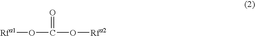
[Rfa1]OC(O[Rfa2])=O
